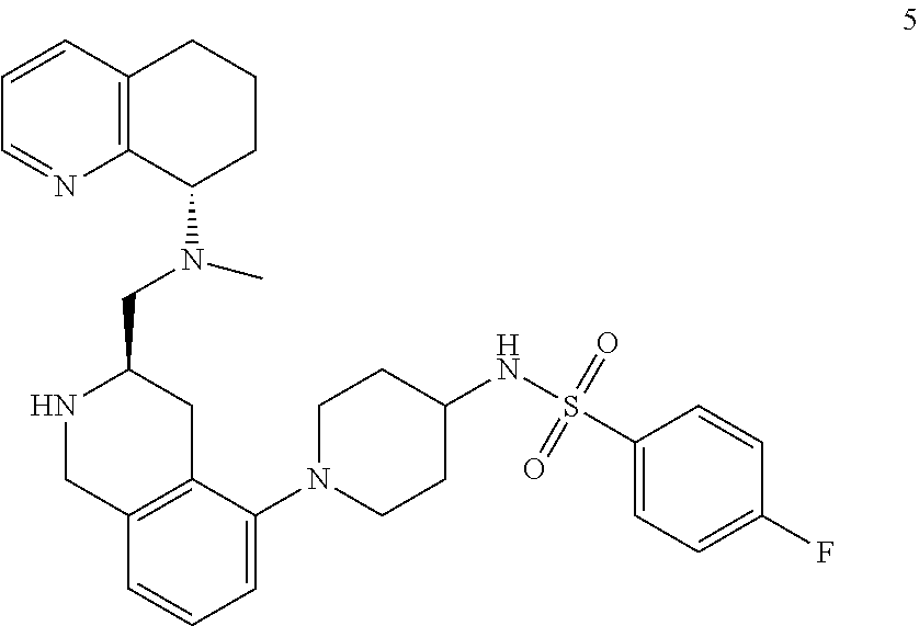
C1=CC2=C(N=C1)C(N(C)CC1NCC3=C(C1)C(N1CCC(NS(C4=CC=C(F)C=C4)(=O)=O)CC1)=CC=C3)CCC2
